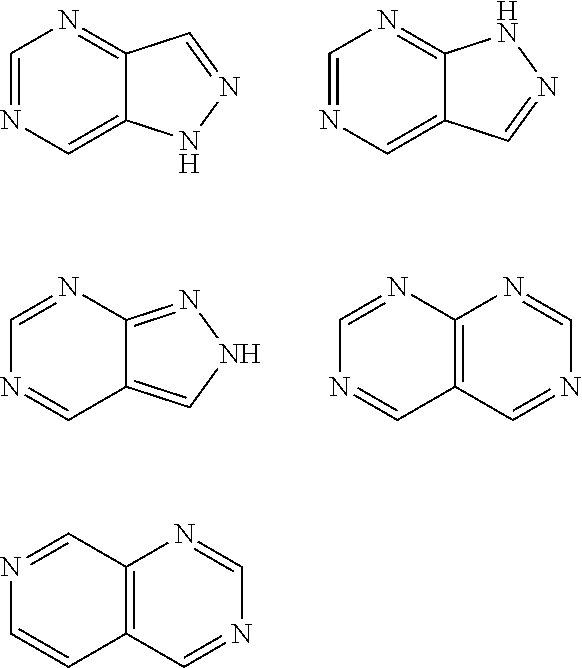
C1=NC=C2C(=N1)C=NN2.C1=NC=C2C(=N1)NN=C2.C1=NC2=NNC=C2C=N1.C1=NC2=C(C=N1)C=NC=N2.N1=CC2=C(C=C1)C=NC=N2
